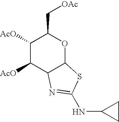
C1([AcO])C([AcO])C2C(OC1C[OAc])SC(NC1CC1)=N2
